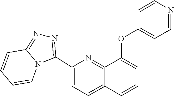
C12=NN=C(C3=CC=C4C(=N3)C(OC3=CC=NC=C3)=CC=C4)N1C=CC=C2
